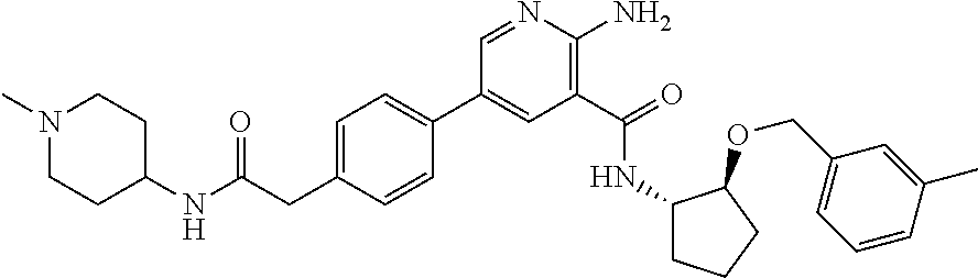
C1(C2=CC=C(CC(NC3CCN(C)CC3)=O)C=C2)=CC(C(=O)NC2CCCC2OCC2=CC=CC(C)=C2)=C(N)N=C1
